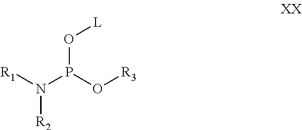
[R1]N(P(O[R3])O[L])[R2]
